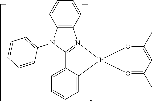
C12=C(N3=C(N1C1=CC=CC=C1)C1=CC=CC=C1[Ir]31OC(C)=CC(C)=O1)C=CC=C2
